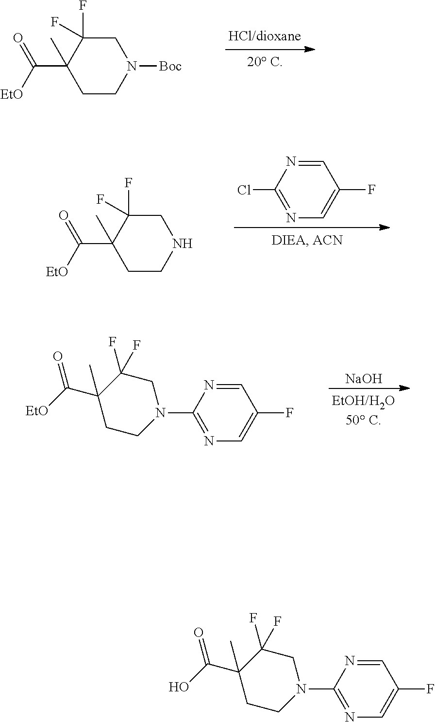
[Boc]N1CC(F)(F)C(C(=O)[EtO])(C)CC1.N1=C(Cl)N=CC(F)=C1.N1CC(F)(F)C(C(=O)[EtO])(C)CC1.N1=C(N2CC(F)(F)C(C(=O)[EtO])(C)CC2)N=CC(F)=C1.[NaOH].N1=C(N2CC(F)(F)C(C(=O)O)(C)CC2)N=CC(F)=C1
